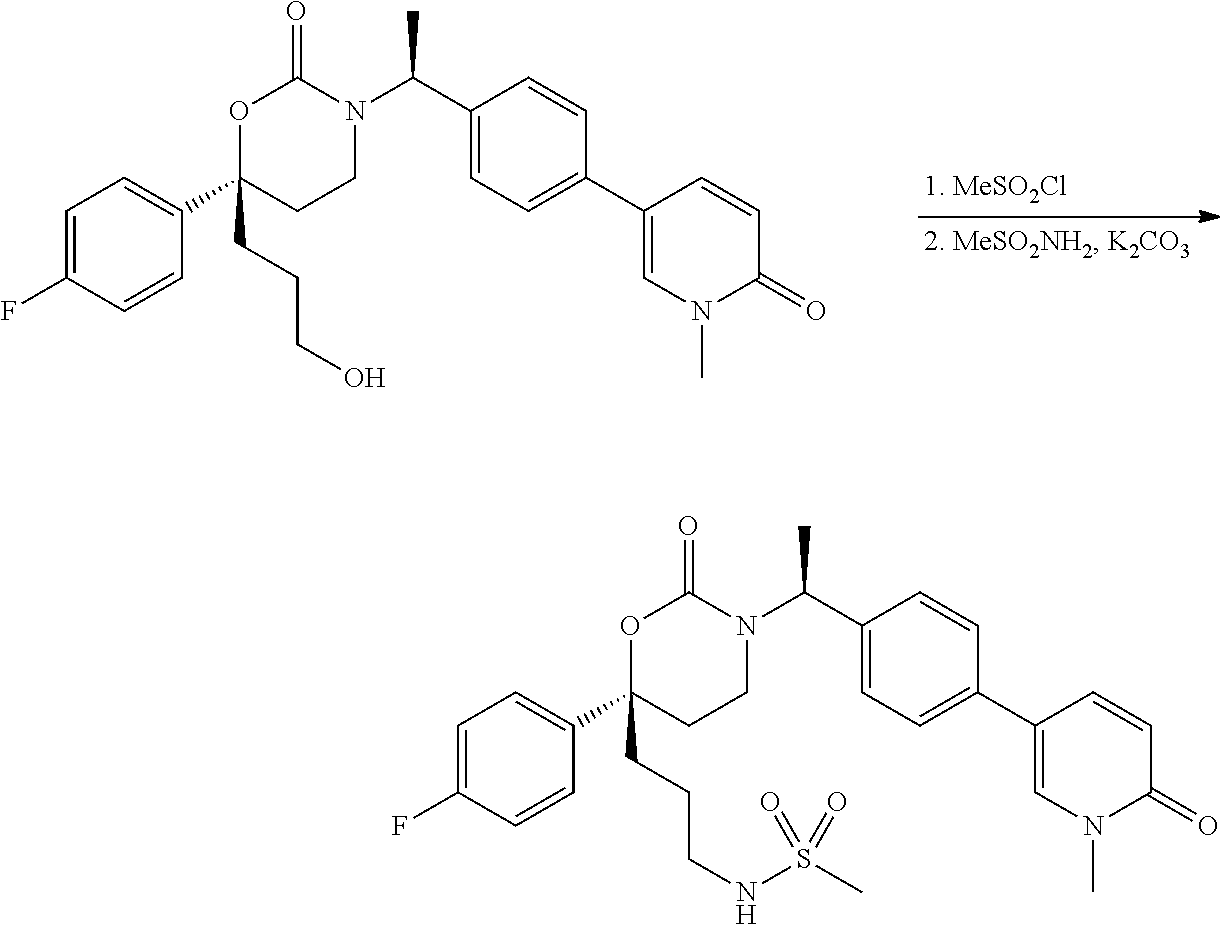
O1C(CCCO)(C2=CC=C(F)C=C2)CCN(C(C2=CC=C(C3=CN(C)C(=O)C=C3)C=C2)C)C1=O.O1C(CCCNS(C)(=O)=O)(C2=CC=C(F)C=C2)CCN(C(C2=CC=C(C3=CN(C)C(=O)C=C3)C=C2)C)C1=O
